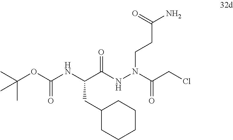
C(C(NN(CCC(N)=O)C(CCl)=O)=O)(NC(OC(C)(C)C)=O)CC1CCCCC1
